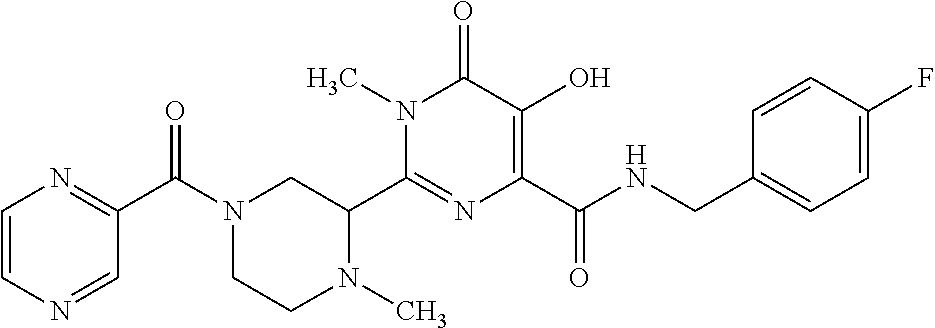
C1(C2N(C)CCN(C(C3=NC=CN=C3)=O)C2)=NC(C(NCC2=CC=C(F)C=C2)=O)=C(O)C(=O)N1C
